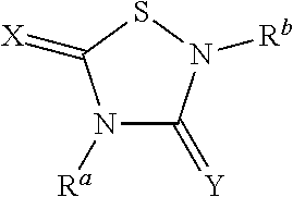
N1([Ra])C(=[Y])N([Rb])SC1=[X]
